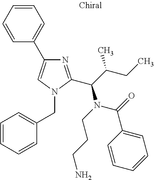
N1=C(C(N(CCCN)C(=O)C2=CC=CC=C2)C(C)CC)N(CC2=CC=CC=C2)C=C1C1=CC=CC=C1
